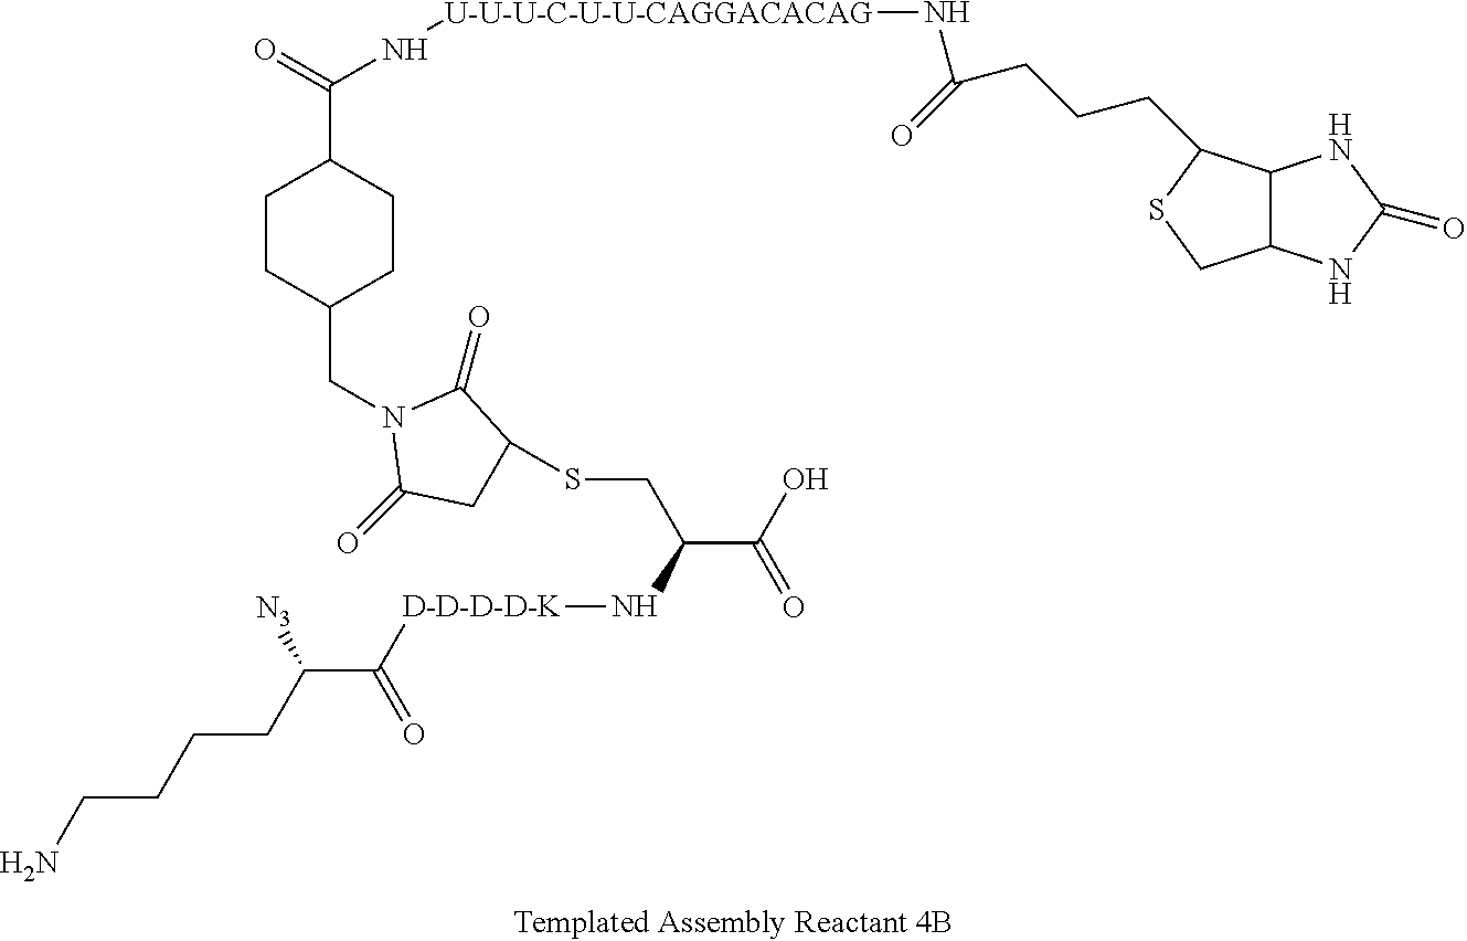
C(C(O)=O)(N[D-D-D-D-K]C(C(CCCCN)[N3])=O)CSC1CC(=O)N(CC2CCC(C(=O)N[U-U-U-C-U-U-CAGGACACAG]NC(CCCC3C4C(NC(=O)N4)CS3)=O)CC2)C1=O
